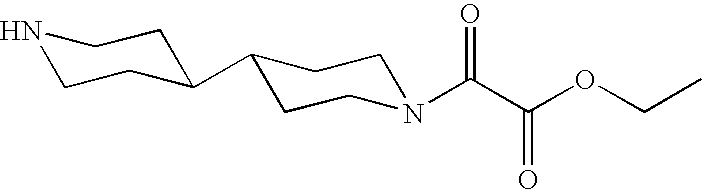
N1CCC(C2CCN(C(C(OCC)=O)=O)CC2)CC1
